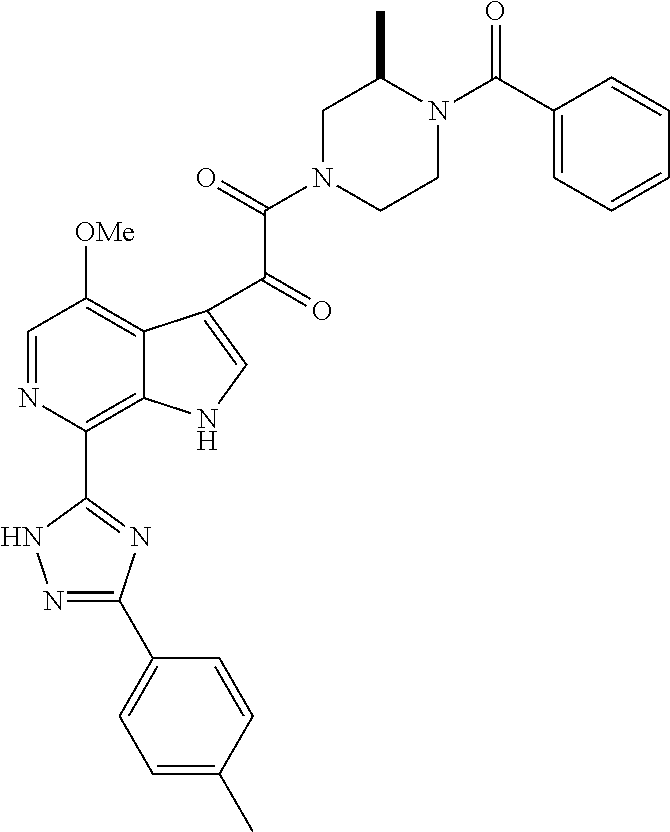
C1=NC(C2=NC(C3=CC=C(C)C=C3)=NN2)=C2C(=C1[OMe])C(C(=O)C(=O)N1CCN(C(C3=CC=CC=C3)=O)C(C)C1)=CN2
